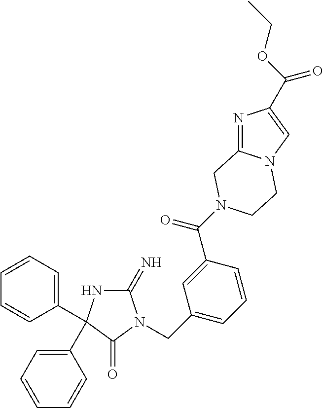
C1(=N)NC(C2=CC=CC=C2)(C2=CC=CC=C2)C(=O)N1CC1=CC=CC(C(=O)N2CC3=NC(C(=O)OCC)=CN3CC2)=C1
